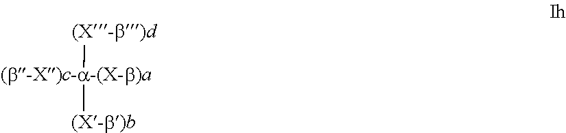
[(X-b)d][(b-X)c-a-(X-b)a][(X-b)b]
